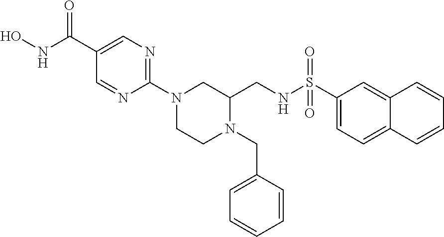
C1(C(=O)NO)=CN=C(N2CC(CNS(C3=CC=C4C(=C3)C=CC=C4)(=O)=O)N(CC3=CC=CC=C3)CC2)N=C1
